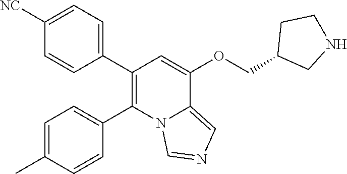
C1([NC])=CC=C(C2=C(C3=CC=C(C)C=C3)N3C(=CN=C3)C(OCC3CNCC3)=C2)C=C1
